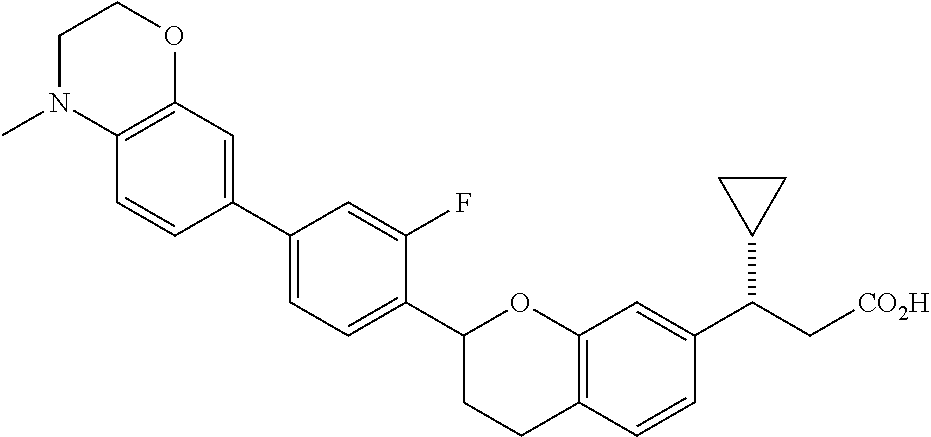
C1(C2=CC=C(C3CCC4=C(O3)C=C(C(C[CO2H])C3CC3)C=C4)C(F)=C2)=CC2=C(C=C1)N(C)CCO2
